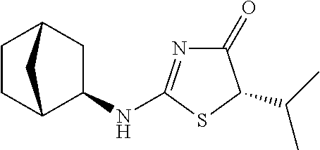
C1CC2C(NC3=NC(=O)C(C(C)C)S3)CC1C2
